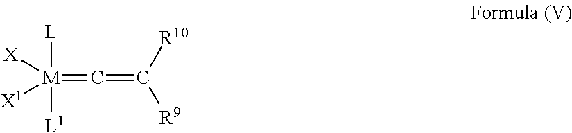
[M](=C=C([R9])[R10])([L1])([L])([X])[X1]
